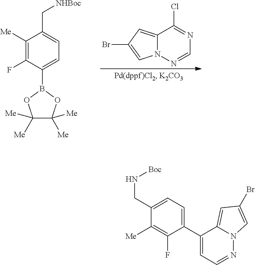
C12=CC(Br)=CN1N=CN=C2Cl.C1([Me])=C(F)C(B2OC([Me])([Me])C([Me])([Me])O2)=CC=C1C[NHBoc].C1(C2=CC=C(CN[Boc])C([Me])=C2F)=CC=NN2C1=CC(Br)=C2
